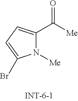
N1([Me])C(C(=O)[Me])=CC=C1Br
